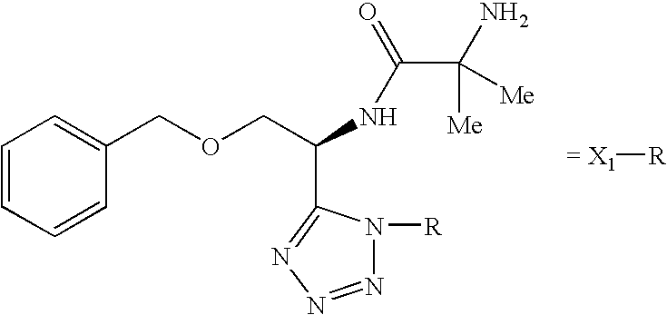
[= X1][R].C1=CC=CC(COCC(C2=NN=NN2[R])NC(C(N)([Me])[Me])=O)=C1
